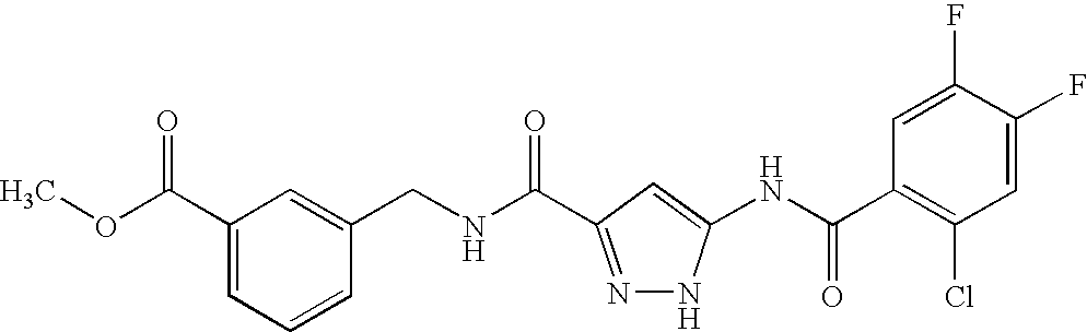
N(C(=O)C1=NNC(NC(C2=C(Cl)C=C(F)C(F)=C2)=O)=C1)CC1=CC(C(OC)=O)=CC=C1
